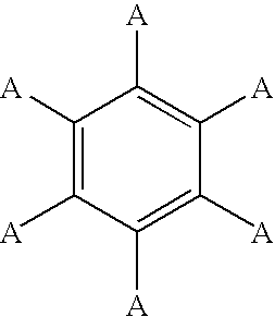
C1([A])=C([A])C([A])=C([A])C([A])=C1[A]
